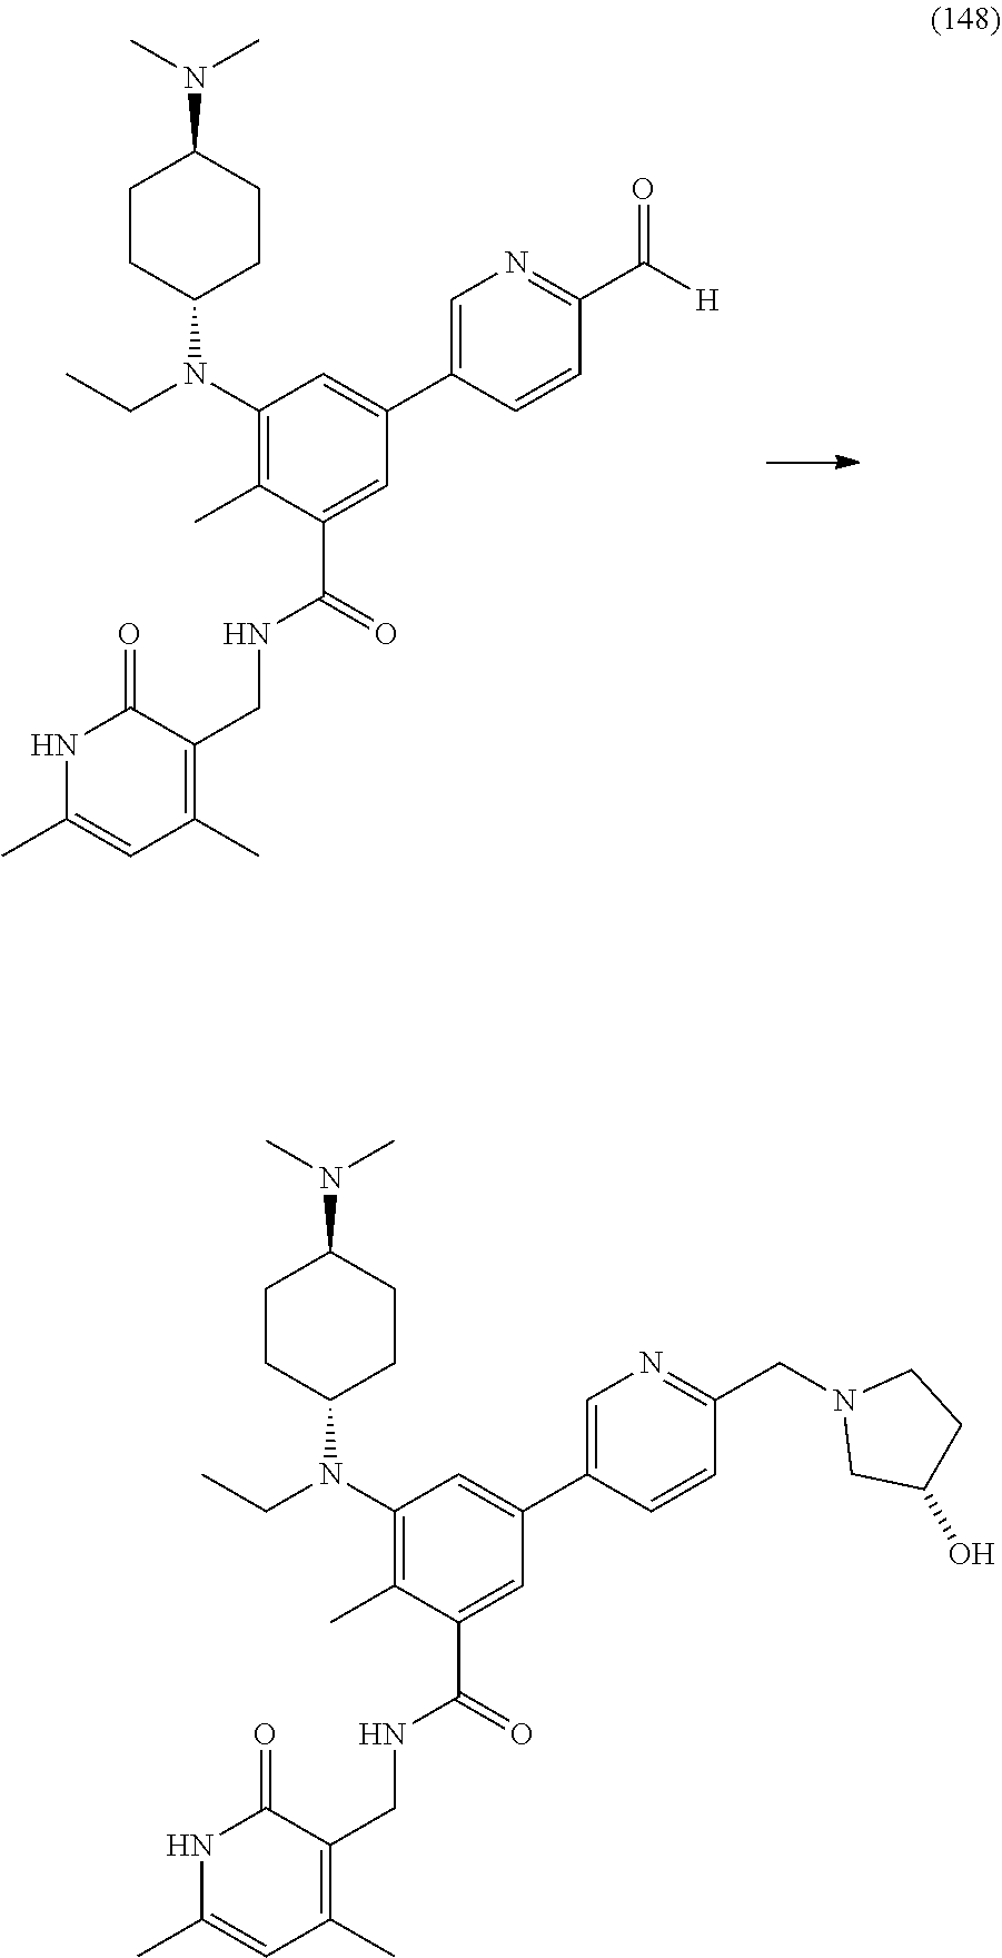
C1CC(N(C2=C(C)C(C(=O)NCC3=C(C)C=C(C)NC3=O)=CC(C3=CN=C(C(=O)[H])C=C3)=C2)CC)CCC1N(C)C.C1CC(N(C2=C(C)C(C(=O)NCC3=C(C)C=C(C)NC3=O)=CC(C3=CN=C(CN4CC(O)CC4)C=C3)=C2)CC)CCC1N(C)C
